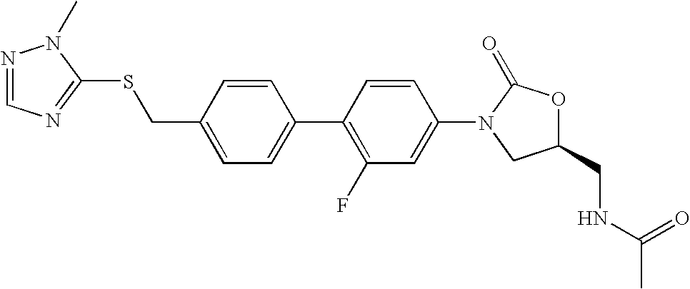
C1(CSC2=NC=NN2C)=CC=C(C2=C(F)C=C(N3CC(CNC(C)=O)OC3=O)C=C2)C=C1
